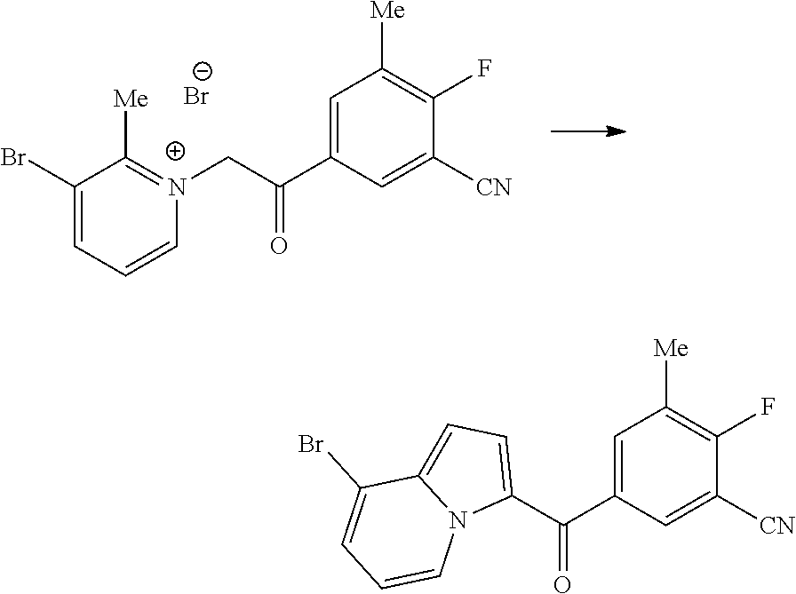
C1=C(C(C[N+]2=C([Me])C(Br)=CC=C2)=O)C=C([CN])C(F)=C1[Me].[Br-].C1=C(C(C2=CC=C3N2C=CC=C3Br)=O)C=C([CN])C(F)=C1[Me]
